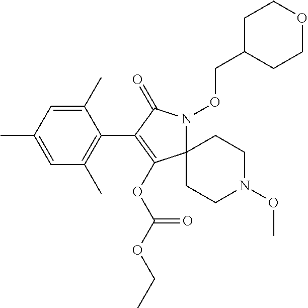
C1(C)=CC(C)=CC(C)=C1C1=C(OC(OCC)=O)C2(N(OCC3CCOCC3)C1=O)CCN(OC)CC2
